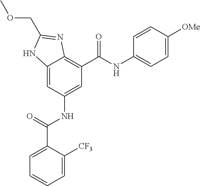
C12=CC(NC(=O)C3=CC=CC=C3[CF3])=CC(C(=O)NC3=CC=C([OMe])C=C3)=C1N=C(COC)N2
